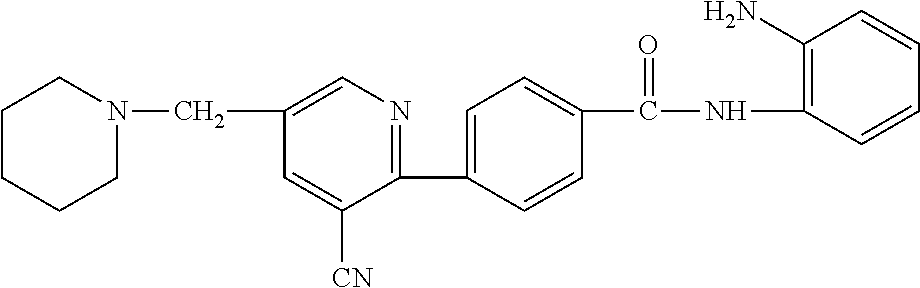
C1(C2=CC=C(C(NC3=C(N)C=CC=C3)=O)C=C2)=NC=C(CN2CCCCC2)C=C1[CN]
